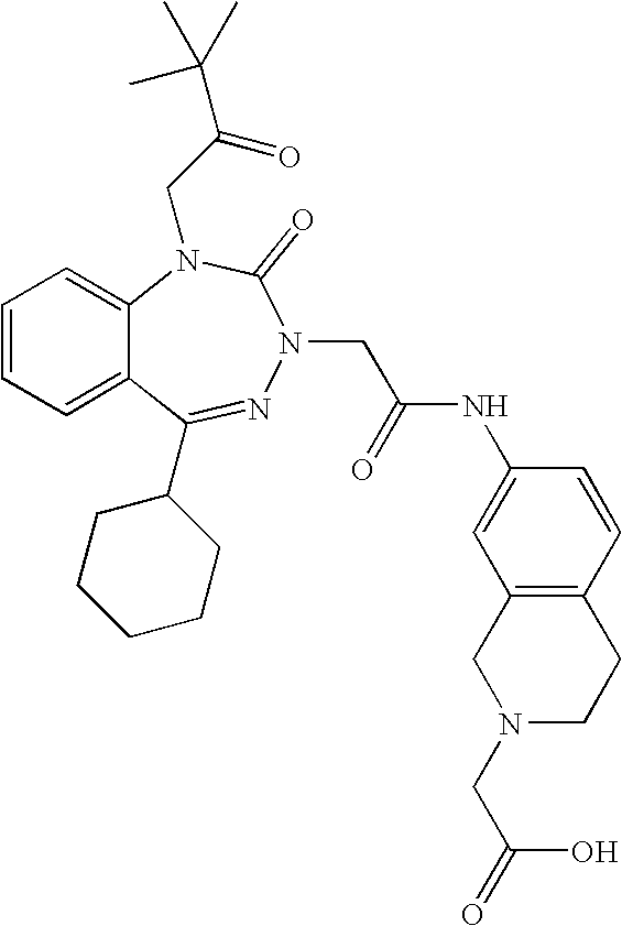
C1=CC=C2C(=C1)N(CC(C(C)(C)C)=O)C(=O)N(CC(NC1=CC3=C(C=C1)CCN(CC(O)=O)C3)=O)N=C2C1CCCCC1
